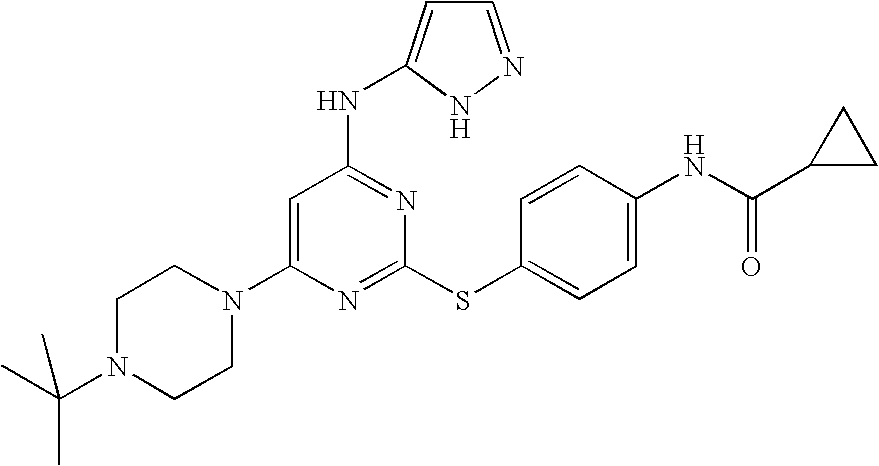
C1N(C(C)(C)C)CCN(C2=CC(NC3=CC=NN3)=NC(SC3=CC=C(NC(=O)C4CC4)C=C3)=N2)C1
